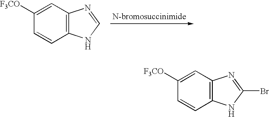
C1=CC2=C(C=C1[F3CO])N=C(Br)N2.C1=CC2=C(C=C1[F3CO])N=CN2
